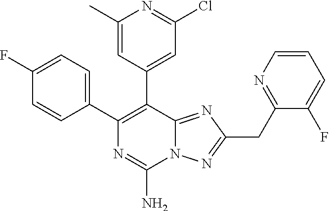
N12C(=NC(CC3=NC=CC=C3F)=N1)C(C1=CC(Cl)=NC(C)=C1)=C(C1=CC=C(F)C=C1)N=C2N
